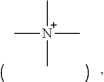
C[N+](C)(C)C
